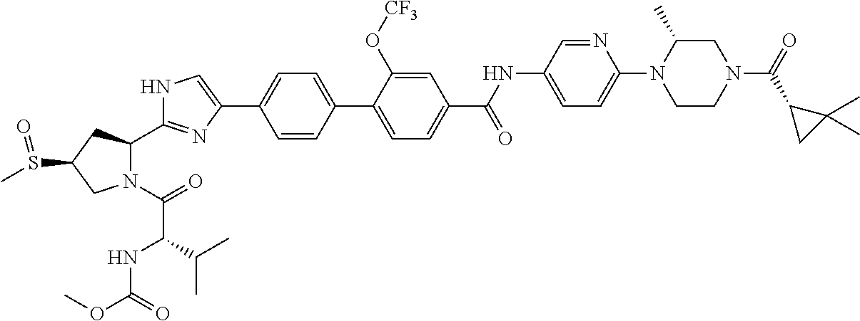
N1(C(=O)C(NC(OC)=O)C(C)C)C(C2=NC(C3=CC=C(C4=CC=C(C(NC5=CC=C(N6CCN(C(=O)C7CC7(C)C)CC6C)N=C5)=O)C=C4O[CF3])C=C3)=CN2)CC(S(C)=O)C1
